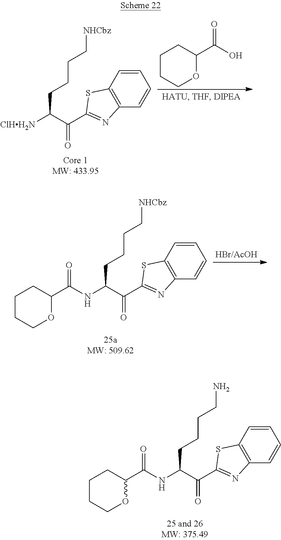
C1CCOC(C(O)=O)C1.C1=CC=CC2=C1SC(C(=O)C([ClHH2N])CCCC[NHCbz])=N2.C1=CC=CC2=C1SC(C(=O)C(NC(C1CCCCO1)=O)CCCC[NHCbz])=N2.C1=CC=CC2=C1SC(C(=O)C(NC(C1CCCCO1)=O)CCCCN)=N2
